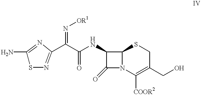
C1(N)=NC(C(C(NC2C(=O)N3C2SCC(CO)=C3[COOR2])=O)=N[OR1])=NS1
